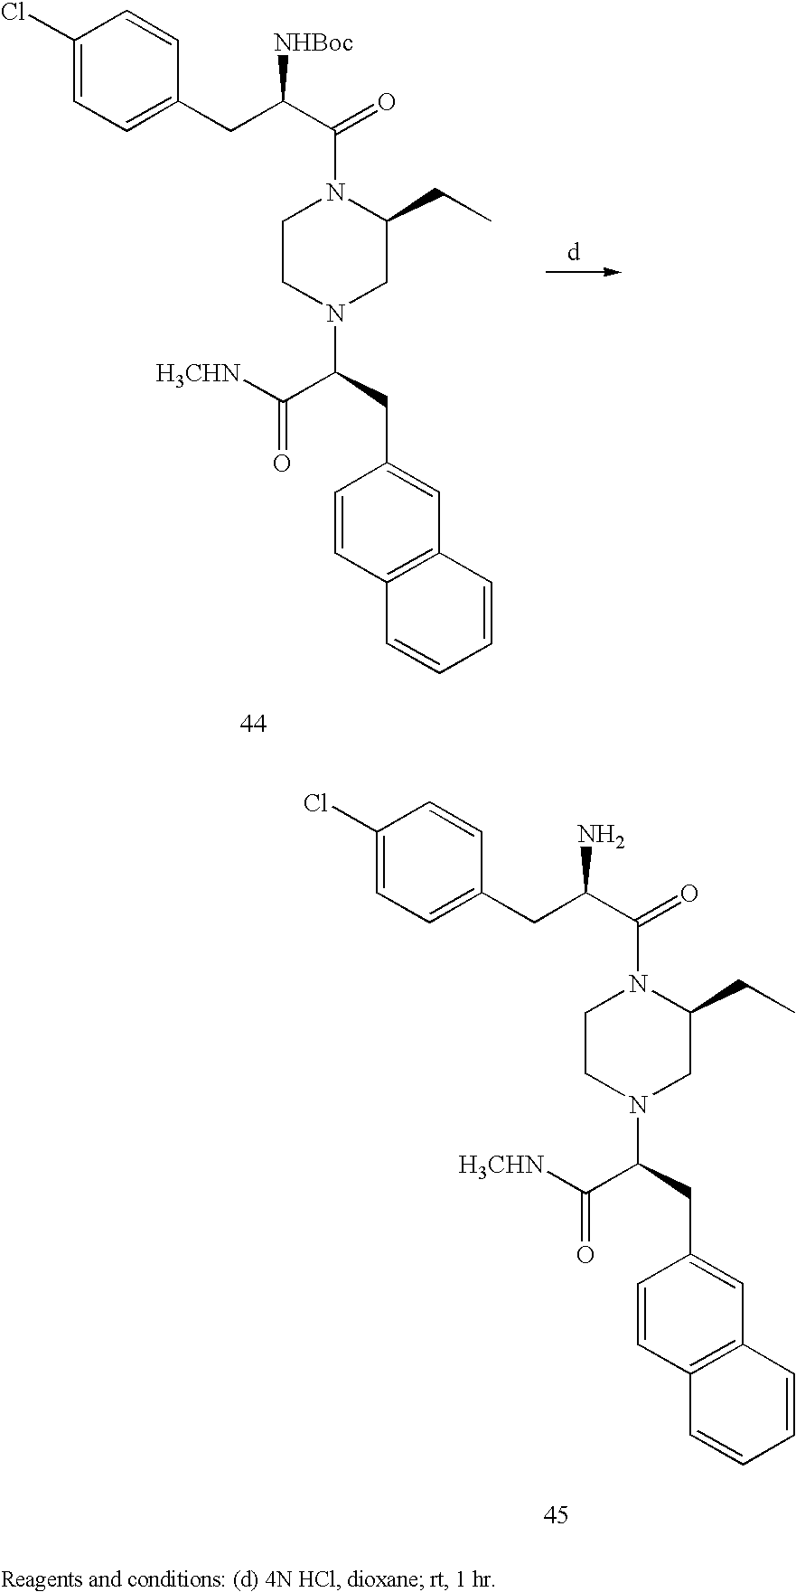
C(N1C(CC)CN(C(C(=O)[H3CHN])CC2=CC3=C(C=C2)C=CC=C3)CC1)(=O)C([NHBoc])CC1=CC=C(Cl)C=C1.C(N1C(CC)CN(C(C(=O)[H3CHN])CC2=CC3=C(C=C2)C=CC=C3)CC1)(=O)C(N)CC1=CC=C(Cl)C=C1
